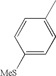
C1([MeS])=CC=C(C)C=C1
